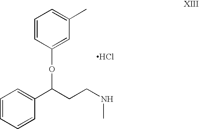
C1=CC(OC(C2=CC=CC=C2)CCNC)=CC(C)=C1.Cl
